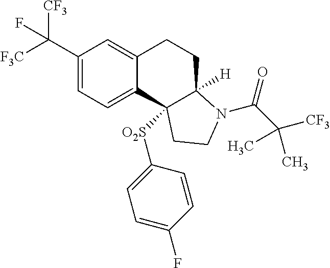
C(C1=CC=C2C(=C1)CCC1([H])C2([O2S]C2=CC=C(F)C=C2)CCN1C(=O)C([CF3])(C)C)([F3C])([CF3])F
